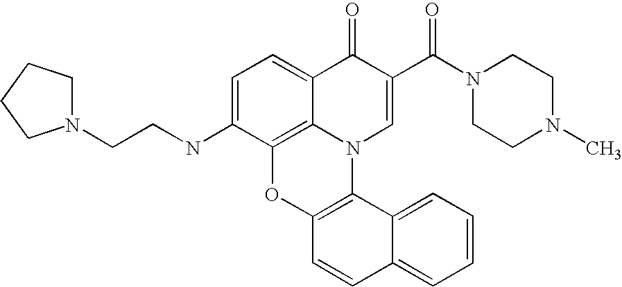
C1=C(NCCN2CCCC2)C2=C3C(=C1)C(=O)C(C(N1CCN(C)CC1)=O)=CN3C1=C(O2)C=CC2=CC=CC=C12
